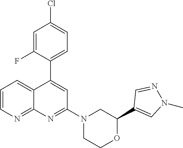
C1(C2=CC(N3CCOC(C4=CN(C)N=C4)C3)=NC3=NC=CC=C23)=CC=C(Cl)C=C1F
